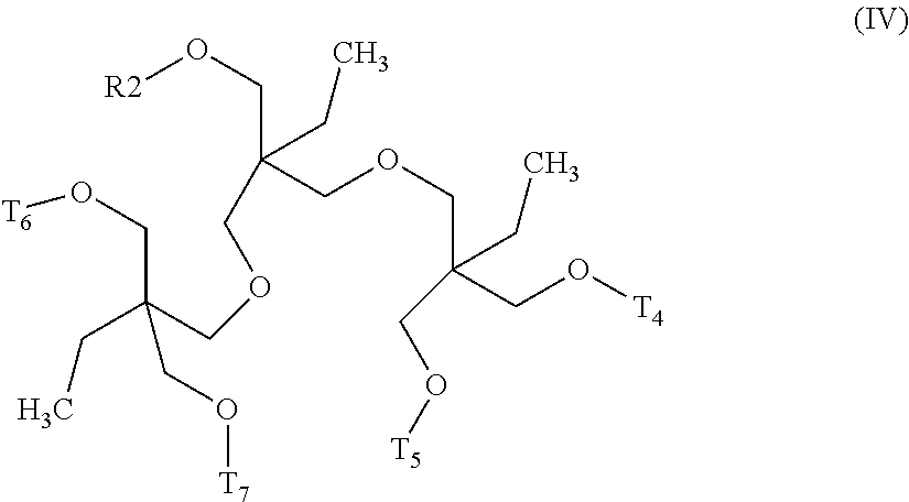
C(O[R2])C(COCC(CO[T5])(CC)CO[T4])(CC)COCC(CC)(CO[T6])CO[T7]
